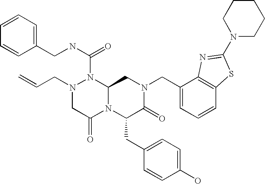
N1(CC=C)CC(=O)N2C(N1C(NCC1=CC=CC=C1)=O)CN(CC1=CC=CC3=C1N=C(N1CCCCC1)S3)C(=O)C2CC1=CC=C(O)C=C1
